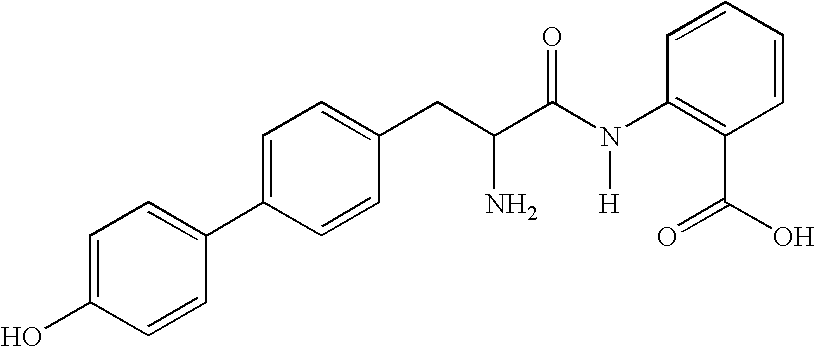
C1(CC(C(N(C2=C(C(=O)O)C=CC=C2)[H])=O)N)=CC=C(C2=CC=C(O)C=C2)C=C1
